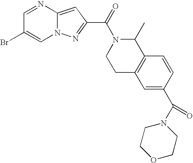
N1=CC(Br)=CN2C1=CC(C(=O)N1CCC3=C(C1C)C=CC(C(N1CCOCC1)=O)=C3)=N2
